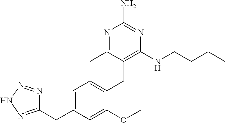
C1=C(CC2=NNN=N2)C=C(OC)C(CC2=C(NCCCC)N=C(N)N=C2C)=C1
